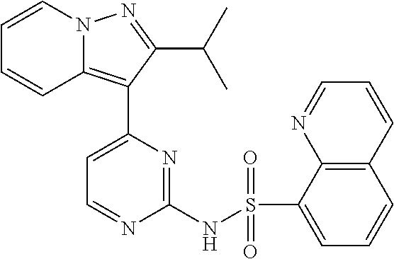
N12C(=C(C3=CC=NC(NS(=O)(=O)C4=CC=CC5=C4N=CC=C5)=N3)C(C(C)C)=N1)C=CC=C2
